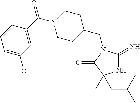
N1C(=N)N(CC2CCN(C(=O)C3=CC(Cl)=CC=C3)CC2)C(=O)C1(CC(C)C)C
